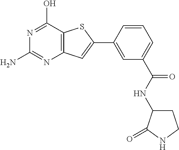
N1=C(N)N=C(O)C2=C1C=C(C1=CC(C(NC3CCNC3=O)=O)=CC=C1)S2
